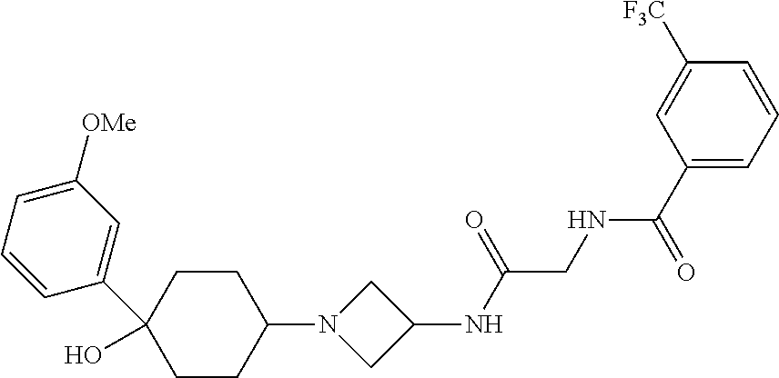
C1CC(N2CC(NC(CNC(C3=CC=CC([F3C])=C3)=O)=O)C2)CCC1(C1=CC([OMe])=CC=C1)O
